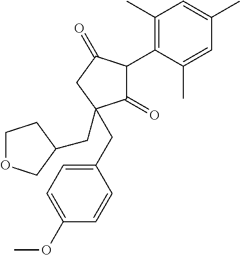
C1(=O)C(C2=C(C)C=C(C)C=C2C)C(=O)CC1(CC1COCC1)CC1=CC=C(OC)C=C1
